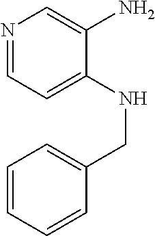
C1=NC=C(N)C(NCC2=CC=CC=C2)=C1
